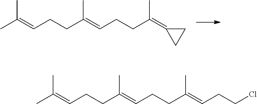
CC(=CCCC(=CCCC(=CCCCl)C)C)C.CC(=CCCC(=CCCC(=C1CC1)C)C)C
